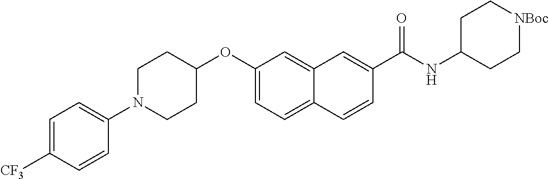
C1(N2CCC(OC3=CC=C4C(=C3)C=C(C(NC3CC[NBoc]CC3)=O)C=C4)CC2)=CC=C([CF3])C=C1
